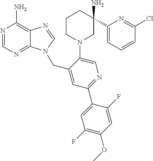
C1=NC(N)=C2C(=N1)N(CC1=CC(C3=CC(F)=C(OC)C=C3F)=NC=C1N1CCCC(C3=CC=CC(Cl)=N3)(N)C1)C=N2
